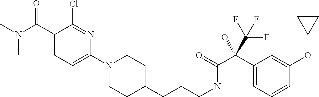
C1(N2CCC(CCCNC(=O)C(C3=CC=CC(OC4CC4)=C3)(C(F)(F)F)O)CC2)=CC=C(C(N(C)C)=O)C(Cl)=N1
